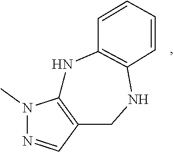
N1(C)N=CC2=C1NC1=C(NC2)C=CC=C1
